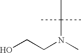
OCCN(C)C(C)(C)C
